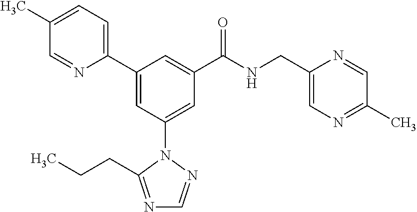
C1(C2=CC(N3N=CN=C3CCC)=CC(C(NCC3=CN=C(C)C=N3)=O)=C2)=CC=C(C)C=N1
